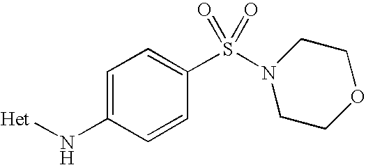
C1=C(N[Het])C=CC(S(=O)(=O)N2CCOCC2)=C1
